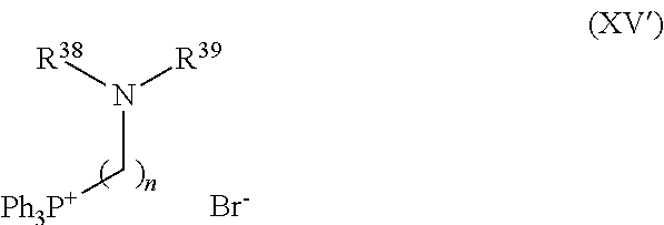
[R38]N([R39])C[Ph3P+].[Br-]
